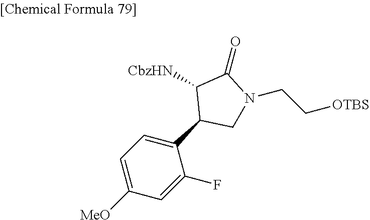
[CbzHN]C1C(C2=CC=C([MeO])C=C2F)CN(CC[OTBS])C1=O
